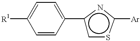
C1=CC(c2csc([Ar])N2)=CC=C1[R1]
